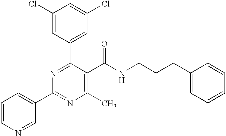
C1(Cl)=CC(C2=NC(C3=CC=CN=C3)=NC(C)=C2C(NCCCC2=CC=CC=C2)=O)=CC(Cl)=C1
